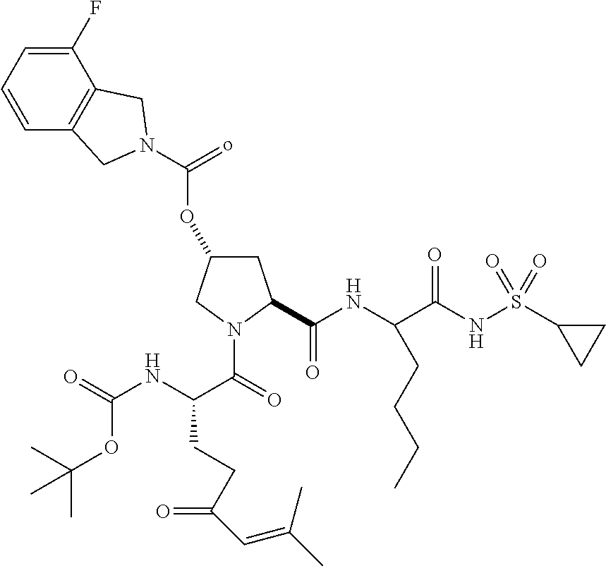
O(C1CC(C(NC(C(NS(C2CC2)(=O)=O)=O)CCCC)=O)N(C(=O)C(NC(=O)OC(C)(C)C)CCC(=O)C=C(C)C)C1)C(=o)N1CC2=C(C(F)=CC=C2)C1
